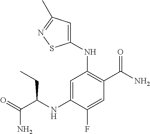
C1(NC(C(=O)N)CC)=CC(NC2=CC(C)=NS2)=C(C(N)=O)C=C1F
